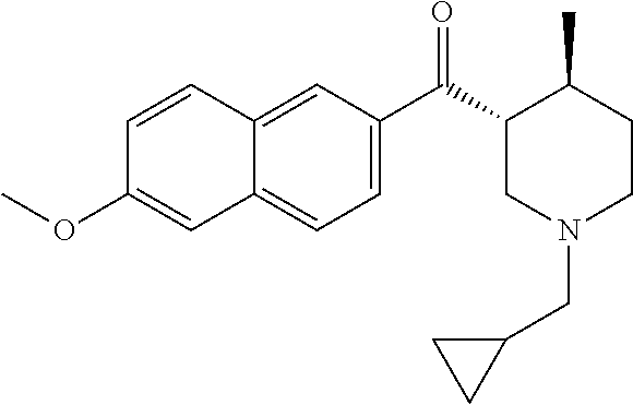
C1=CC2=CC(C(=O)C3CN(CC4CC4)CCC3C)=CC=C2C=C1OC
